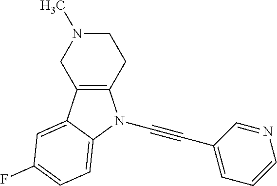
C12=C(C3=CC(F)=CC=C3N1C#CC1=CC=CN=C1)CN(C)CC2
